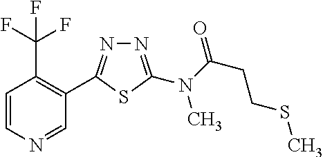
N1=C(N(C(CCSC)=O)C)SC(C2=C(C(F)(F)F)C=CN=C2)=N1
